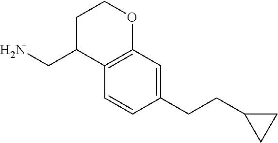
C1(CCC2CC2)=CC2=C(C=C1)C(CN)CCO2
